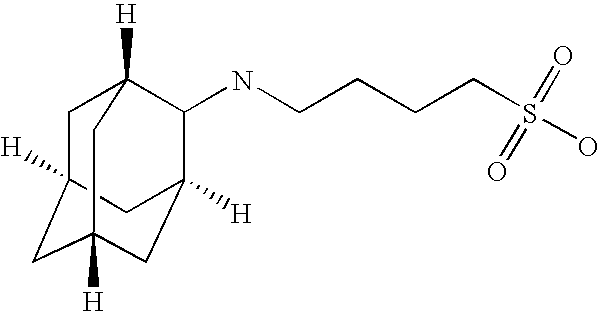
C1C2([H])CC3([H])CC([H])(C(NCCCCS(O)(=O)=O)C1([H])C3)C2
